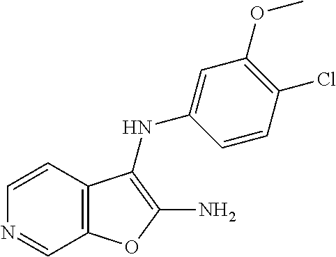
C12=C(C=CN=C1)C(NC1=CC(OC)=C(Cl)C=C1)=C(N)O2
